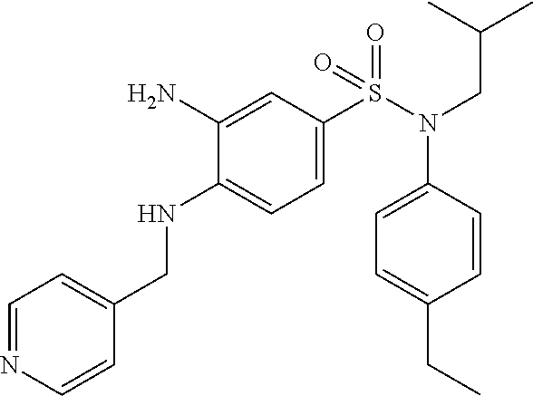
C1(N)=CC(S(N(CC(C)C)C2=CC=C(CC)C=C2)(=O)=O)=CC=C1NCC1=CC=NC=C1
